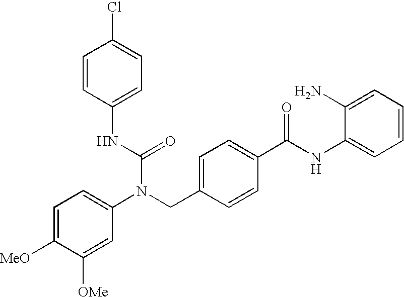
C(C1=CC=C(C(NC2=CC=CC=C2N)=O)C=C1)N(C(NC1=CC=C(Cl)C=C1)=O)C1=CC=C([MeO])C([OMe])=C1
